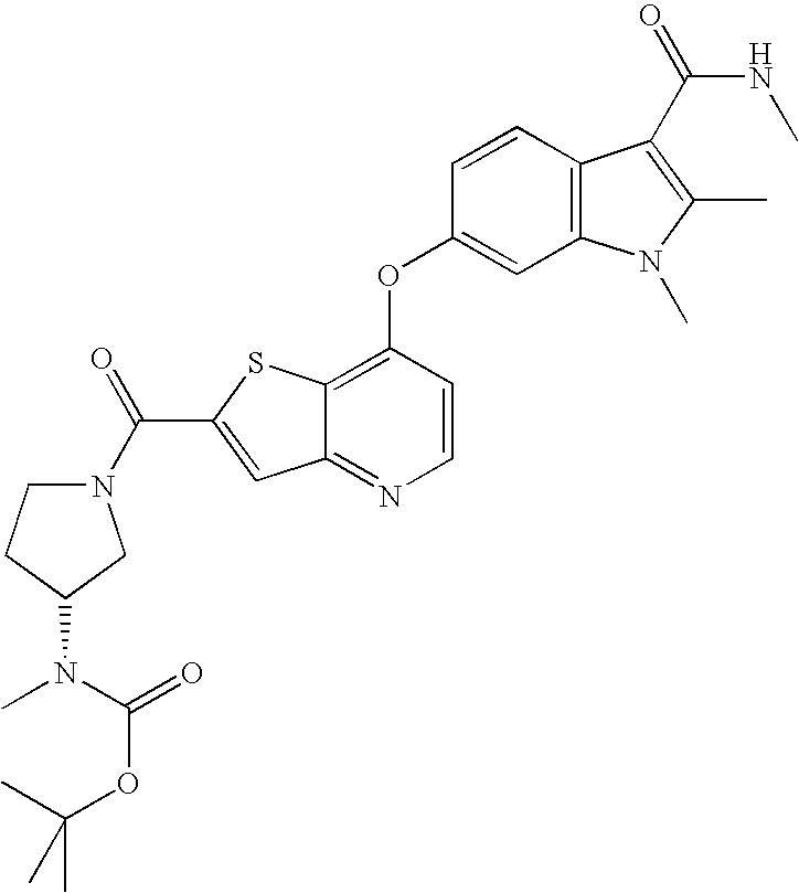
C1(OC2=C3C(=NC=C2)C=C(C(=O)N2CCC(N(C)C(OC(C)(C)C)=O)C2)S3)=CC2=C(C=C1)C(C(NC)=O)=C(C)N2C
